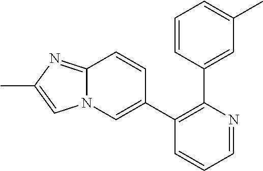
C1(C2=CN3C(=NC(C)=C3)C=C2)=C(C2=CC(C)=CC=C2)N=CC=C1
